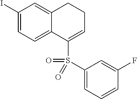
C1(I)=CC=C2C(=C1)CCC=C2S(=O)(C1=CC=CC(F)=C1)=O
